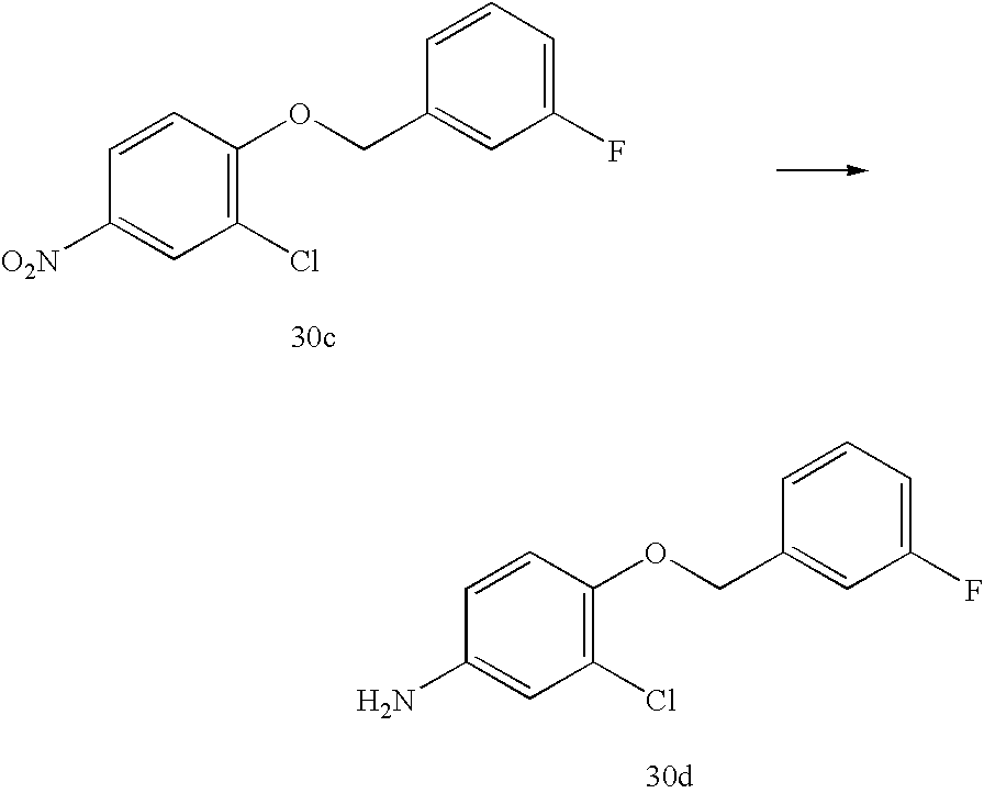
C1=CC(OCC2=CC(F)=CC=C2)=C(Cl)C=C1[O2N].C1=CC(OCC2=CC(F)=CC=C2)=C(Cl)C=C1N
